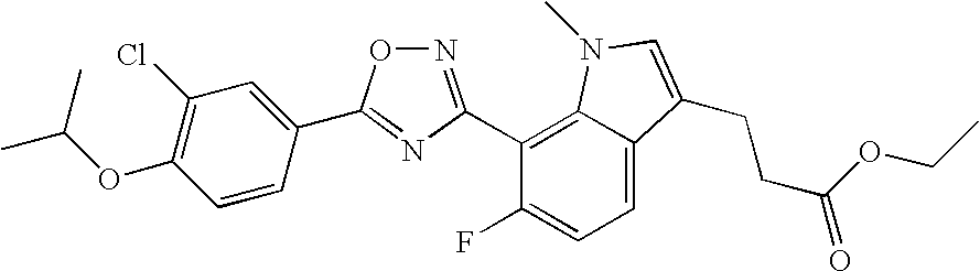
N1=C(C2=C3C(=CC=C2F)C(CCC(OCC)=O)=CN3C)N=C(C2=CC(Cl)=C(OC(C)C)C=C2)O1
